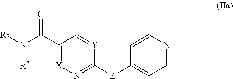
[R1]N([R2])C(C1=[X]N=C([Z]C2=CC=NC=C2)[Y]=C1)=O
